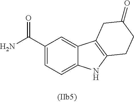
NC(C1=CC=C2C(=C1)C1=C(N2)CCC(=O)C1)=O
